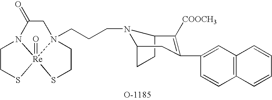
C1CS[Re]23(=O)N1C(=O)CN2(CCCN1C2CCC1C([COOCH3])=C(C1=CC4=C(C=C1)C=CC=C4)C2)CCS3
